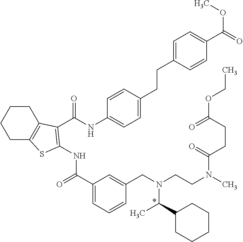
C1(C(=O)NC2=C(C(=O)NC3=CC=C(CCC4=CC=C(C(OC)=O)C=C4)C=C3)C3=C(CCCC3)S2)=CC=CC(CN(CCN(C)C(CCC(=O)OCC)=O)C(C)C2CCCCC2)=C1.*
